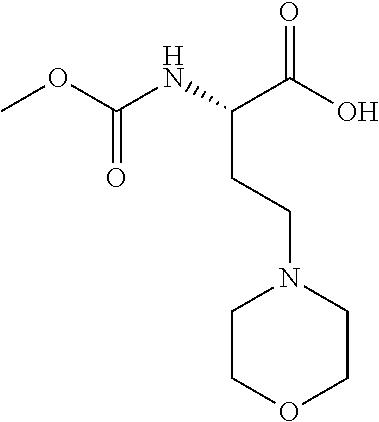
N(C(C(O)=O)CCN1CCOCC1)C(OC)=O
